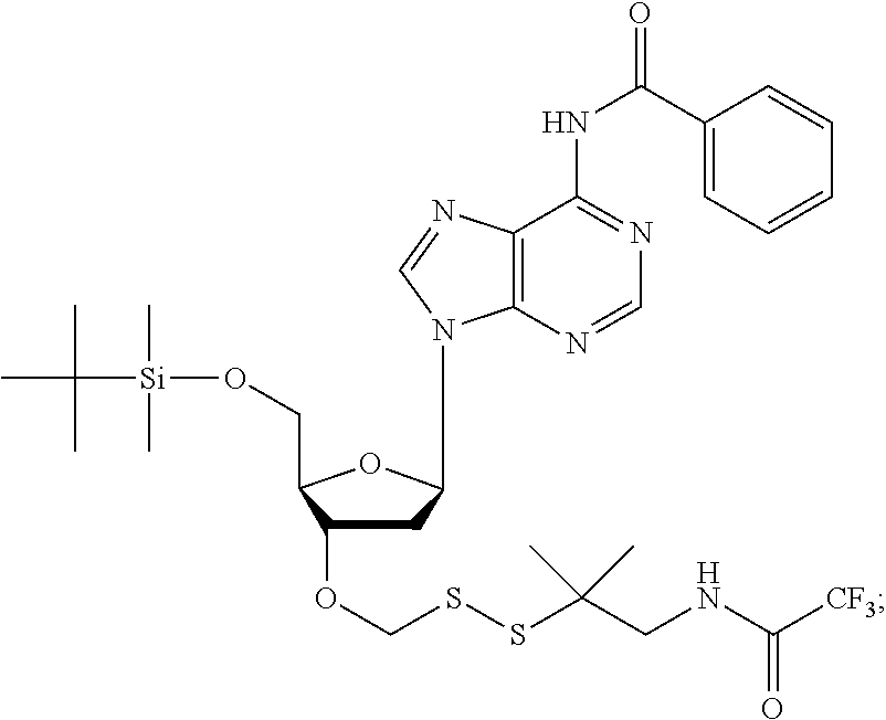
C1C(OCSSC(CNC([CF3])=O)(C)C)C(CO[Si](C)(C)C(C)(C)C)OC1N1C2=C(N=C1)C(NC(=O)C1=CC=CC=C1)=NC=N2
